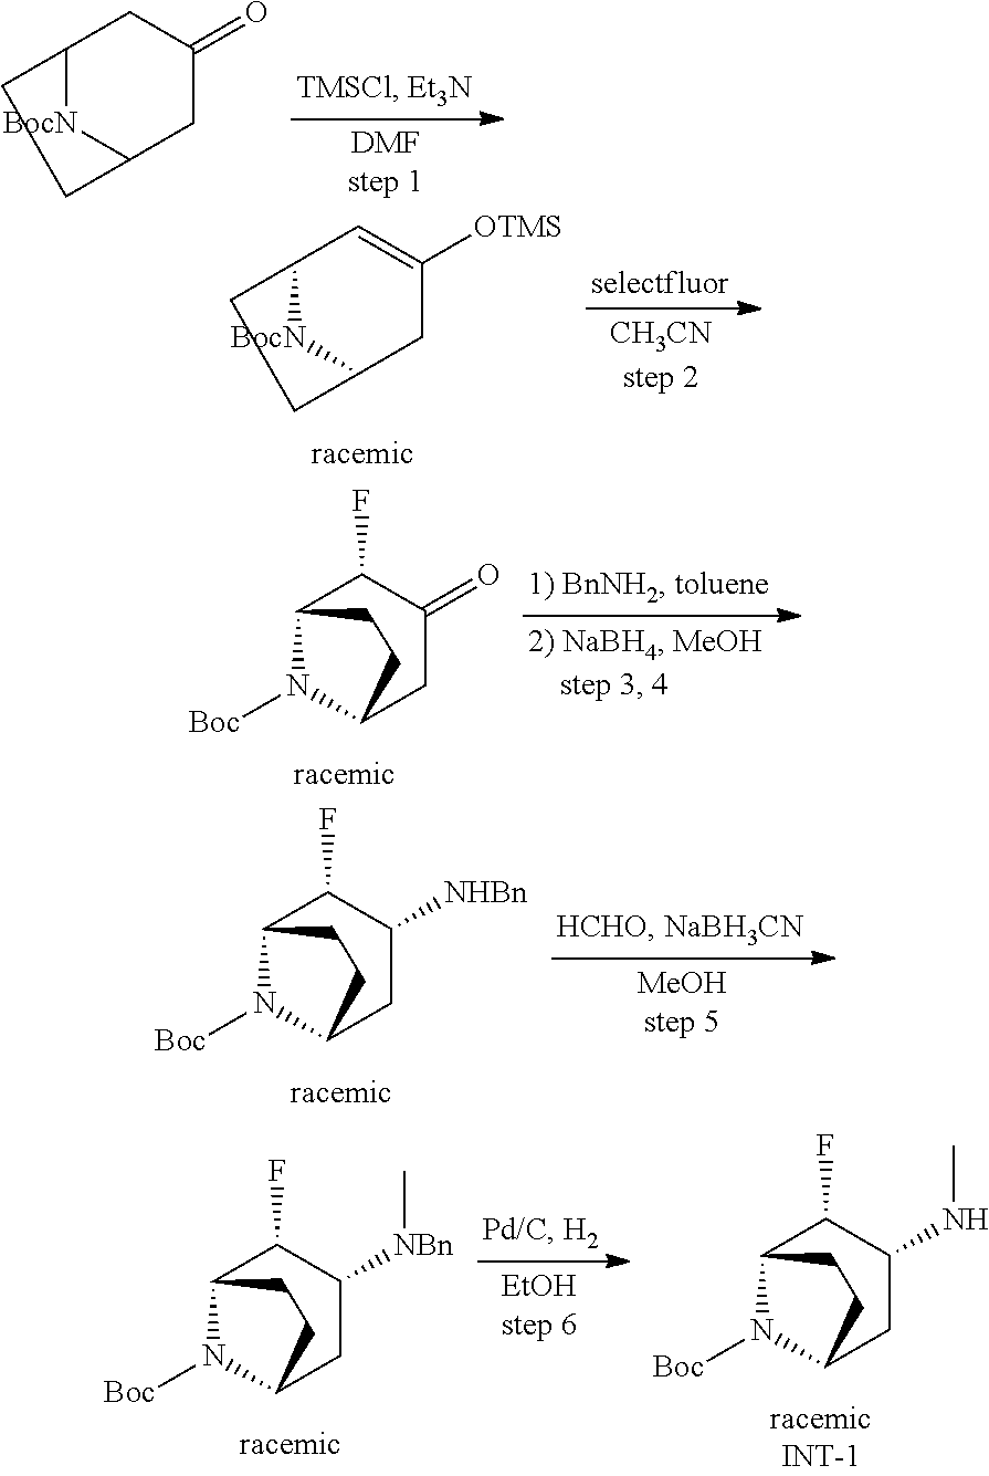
C12[BocN]C(CC(=O)C1)CC2.C12[BocN]C(CC([OTMS])=C1)CC2.C12N([Boc])C(CC(=O)C1F)CC2.C12N([Boc])C(CC([NHBn])C1F)CC2.C12N([Boc])C(CC([NBn]C)C1F)CC2.C12N([Boc])C(CC(NC)C1F)CC2
